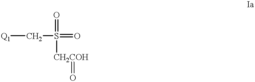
[Q1]CS(=O)(=O)[CH2COH]=O
